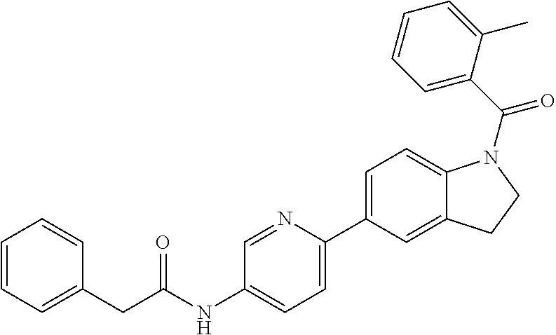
C1=CC=C(CC(NC2=CC=C(C3=CC=C4C(=C3)CCN4C(C3=CC=CC=C3C)=O)N=C2)=O)C=C1
